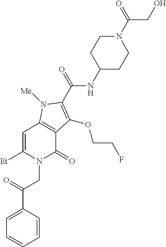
[Et]C1=CC2=C(C(=O)N1CC(C1=CC=CC=C1)=O)C(OCCF)=C(C(NC1CCN(C(=O)CO)CC1)=O)N2[Me]
